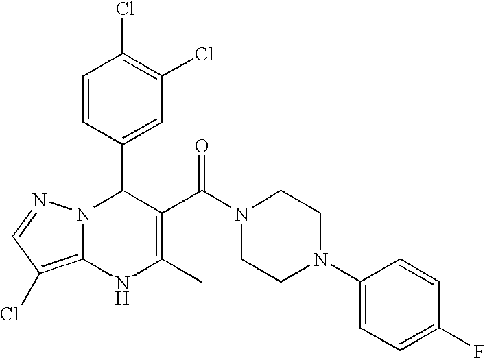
C1=CC(C2N3C(=C(Cl)C=N3)NC(C)=C2C(N2CCN(C3=CC=C(F)C=C3)CC2)=O)=CC(Cl)=C1Cl
